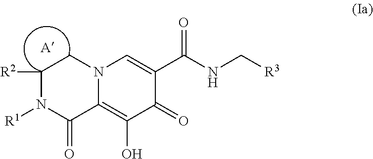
C1([R2])N([R1])C(=O)C2=C(O)C(=O)C(C(NC[R3])=O)=CN2C1
